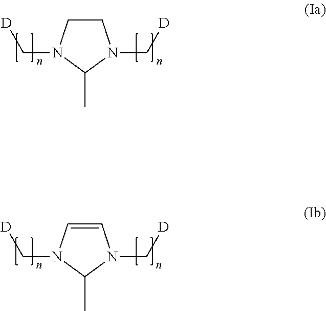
C1CN(C[D])C(C)N1C[D].C1=CN(C[D])C(C)N1C[D]
